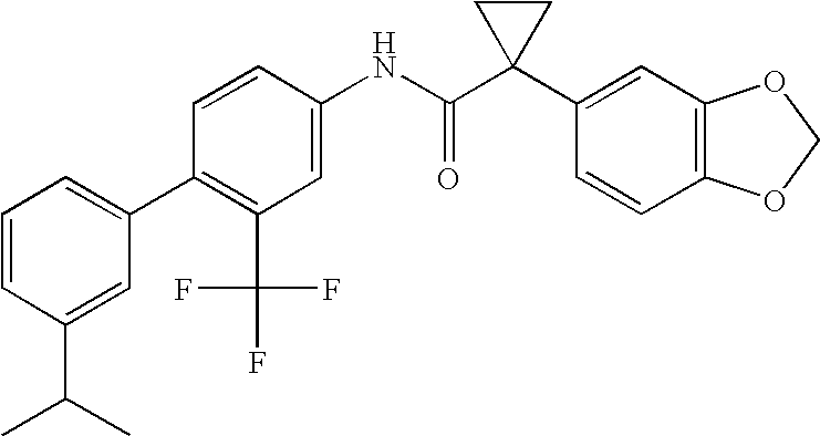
C1=CC(NC(C2(C3=CC4=C(C=C3)OCO4)CC2)=O)=CC(C(F)(F)F)=C1C1=CC=CC(C(C)C)=C1
